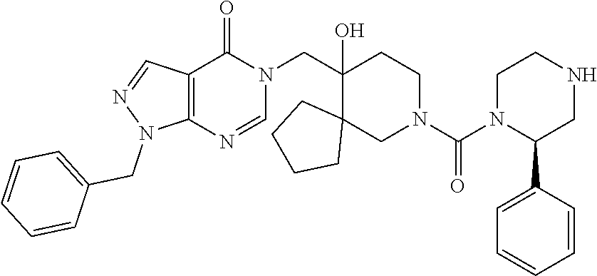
C12=C(N=CN(CC3(O)CCN(C(N4C(C5=CC=CC=C5)CNCC4)=O)CC34CCCC4)C1=O)N(CC1=CC=CC=C1)N=C2
